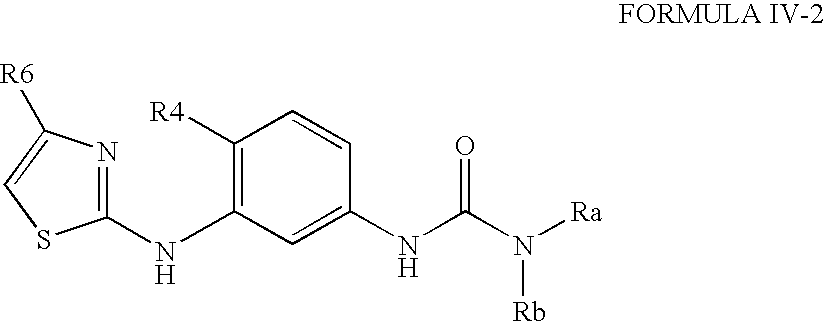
C1(NC2=C([R4])C=CC(NC(=O)N([Rb])[Ra])=C2)=NC([R6])=CS1
